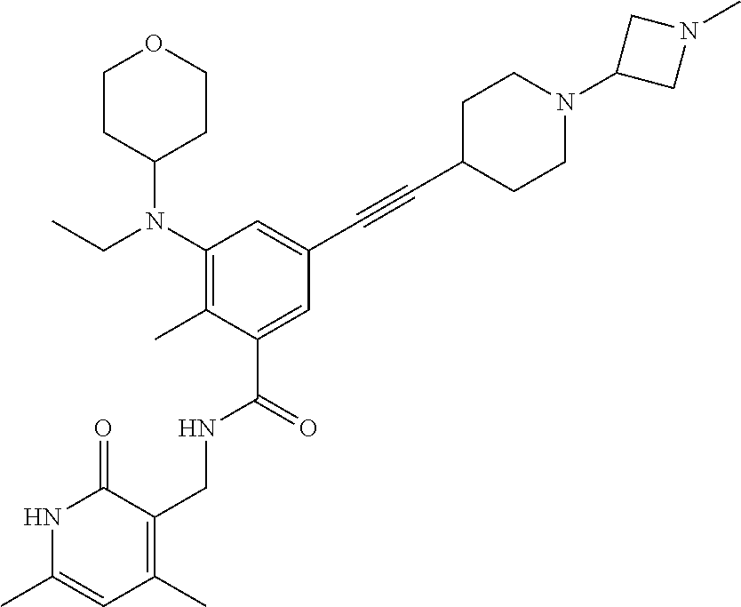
N1C(C)=CC(C)=C(CNC(C2=CC(C#CC3CCN(C4CN(C)C4)CC3)=CC(N(CC)C3CCOCC3)=C2C)=O)C1=O
